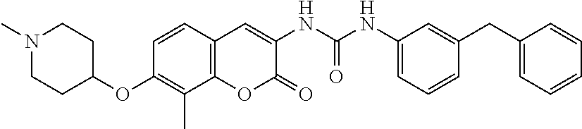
N1(C)CCC(OC2=C(C)C3=C(C=C2)C=C(NC(NC2=CC=CC(CC4=CC=CC=C4)=C2)=O)C(=O)O3)CC1
